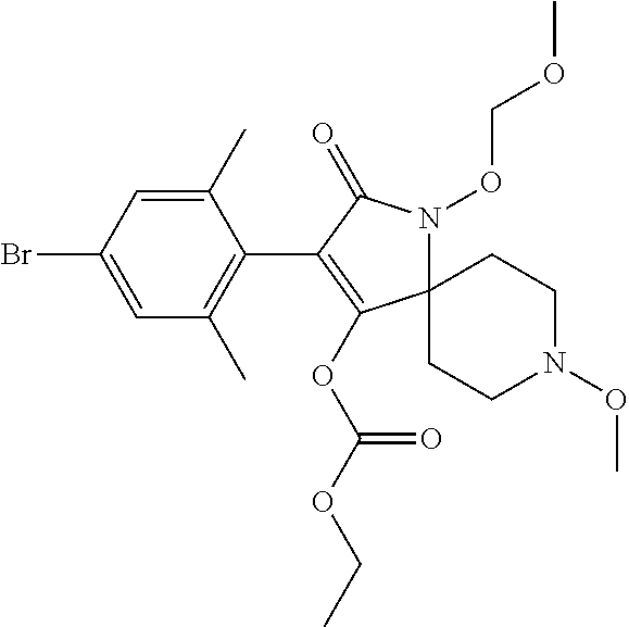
C1(C)=CC(Br)=CC(C)=C1C1=C(OC(OCC)=O)C2(N(OCOC)C1=O)CCN(OC)CC2
